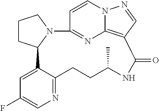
N12C3=C(C=N1)C(=O)NC(C)CCC1=NC=C(F)C=C1C1CCCN1C(=N3)C=C2
